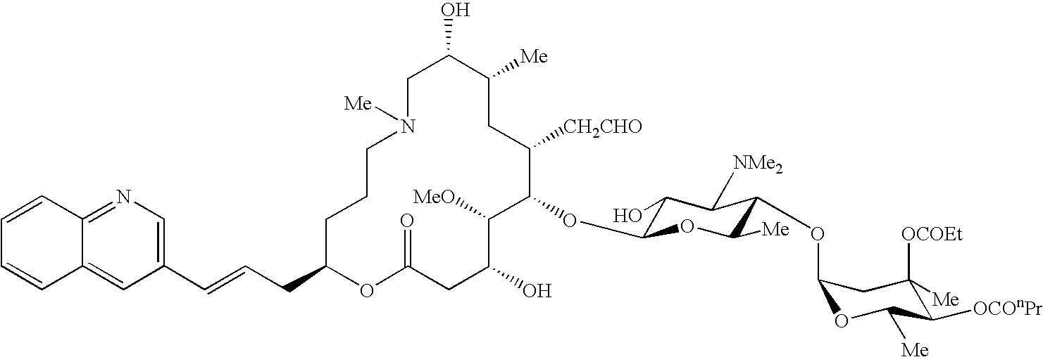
C1C(O)C([Me])CC([CH2CHO])C(OC2C(O)C([NMe2])C(OC3OC([Me])C([OCOnPr])C([OCOEt])([Me])C3)C([Me])O2)C([MeO])C(O)CC(=O)OC(CC=CC2=CN=C3C(=C2)C=CC=C3)CCCN1[Me]
